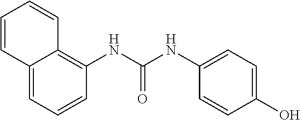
C1(NC(NC2=C3C(=CC=C2)C=CC=C3)=O)=CC=C(O)C=C1
